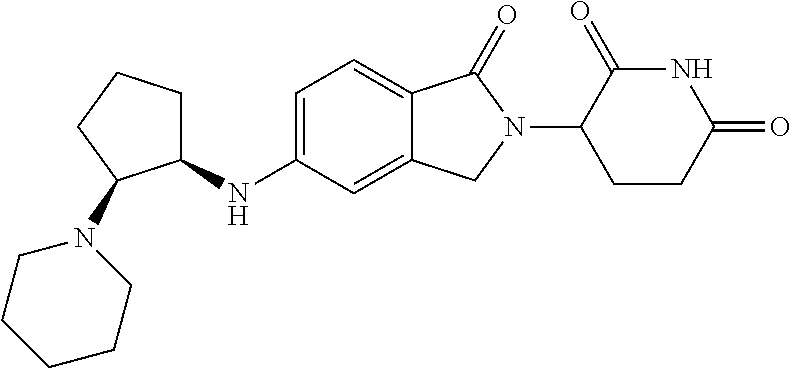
C1=C(NC2CCCC2N2CCCCC2)C=C2C(=C1)C(=O)N(C1CCC(=O)NC1=O)C2
